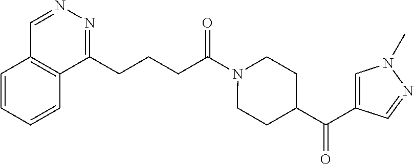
C1(CCCC(N2CCC(C(=O)C3=CN(C)N=C3)CC2)=O)=NN=CC2=C1C=CC=C2
